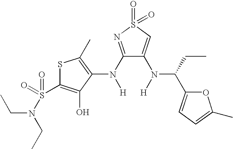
C1(N([H])C2=C(C)SC(S(=O)(=O)N(CC)CC)=C2O)=NS(=O)(=O)C=C1N([H])C(CC)C1=CC=C(C)O1
